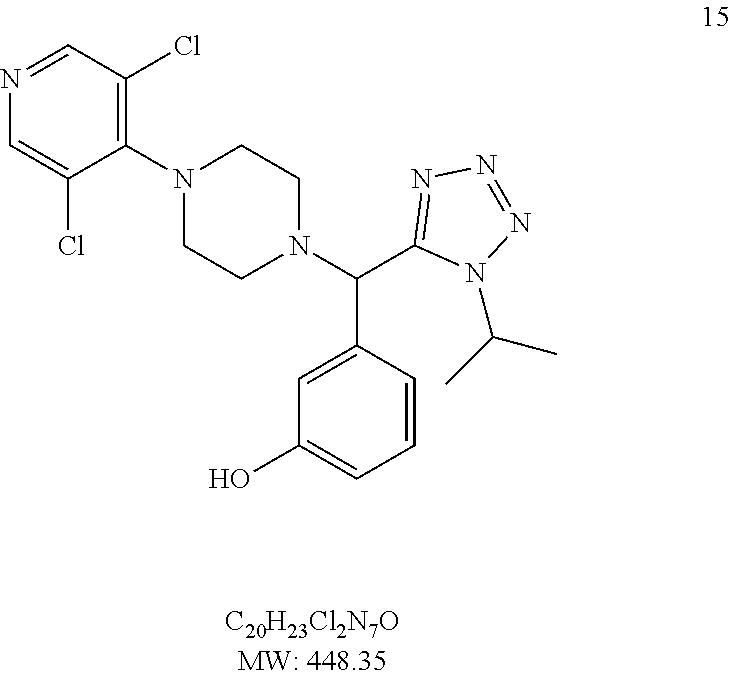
N1=CC(Cl)=C(N2CCN(C(C3=NN=NN3C(C)C)C3=CC(O)=CC=C3)CC2)C(Cl)=C1
